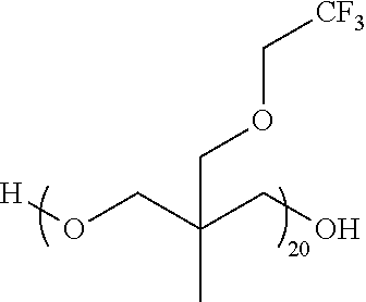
[H]OCC(CO)(COC[CF3])C
